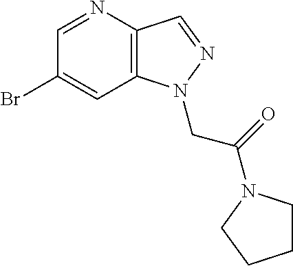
C1(Br)=CC2=C(C=NN2CC(=O)N2CCCC2)N=C1
